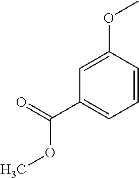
C1=C(OC)C=CC=C1C(OC)=O
